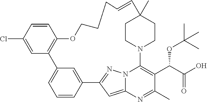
C1=CC2=CC(=C1)C1=C(C=CC(Cl)=C1)OCCCC=CC1(C)CCN(C3=C(C(C(=O)O)OC(C)(C)C)C(C)=NC4=CC2=NN43)CC1
